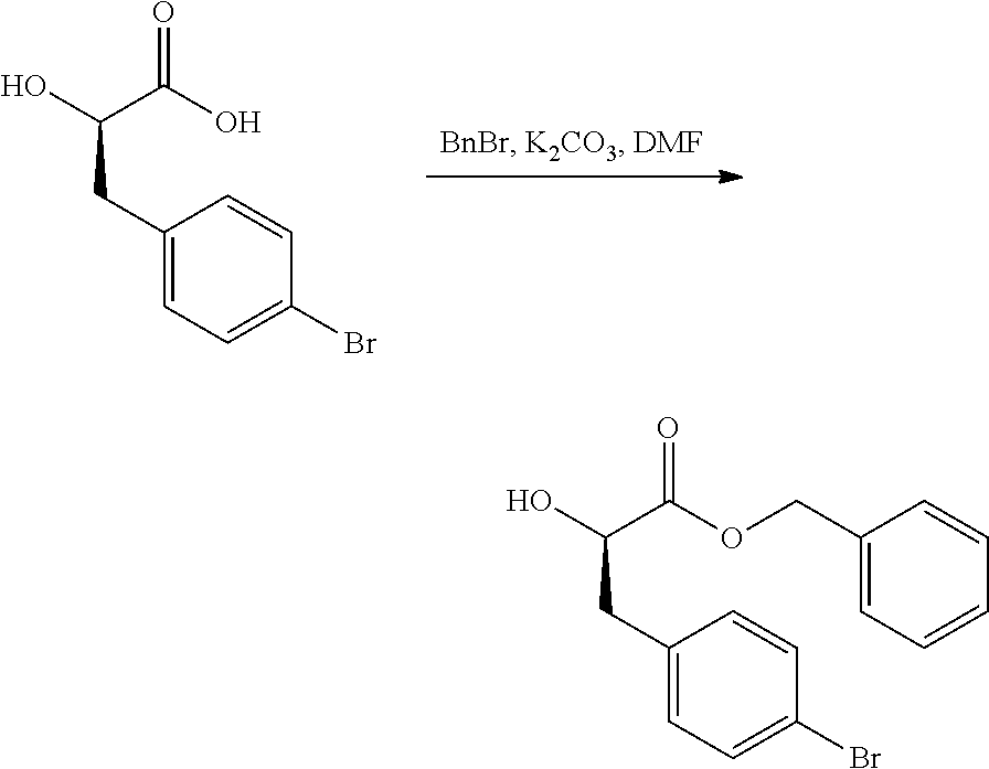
C1(CC(O)C(OCC2=CC=CC=C2)=O)=CC=C(Br)C=C1.C1(CC(O)C(O)=O)=CC=C(Br)C=C1
